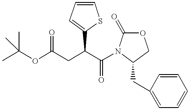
CC(OC(CC(C(=O)N1C(=O)OCC1CC1=CC=CC=C1)C1=CC=CS1)=O)(C)C
